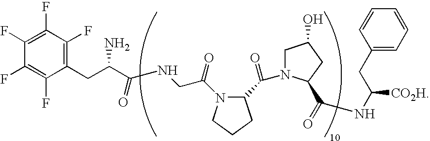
C1(CC(N)C(NCC(N2C(C(=O)N3CC(O)CC3C(=O)NC(CC3=CC=CC=C3)[CO2H])CCC2)=O)=O)=C(F)C(F)=C(F)C(F)=C1F
